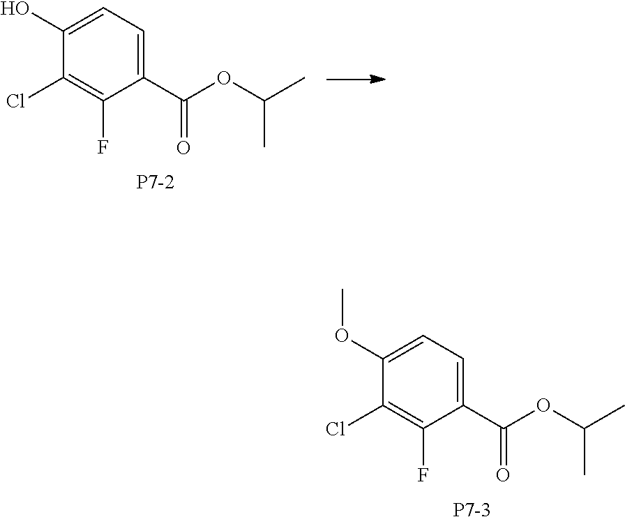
C1(O)=CC=C(C(OC(C)C)=O)C(F)=C1Cl.[P7-2].C1(OC)=CC=C(C(OC(C)C)=O)C(F)=C1Cl.[P7-3]
